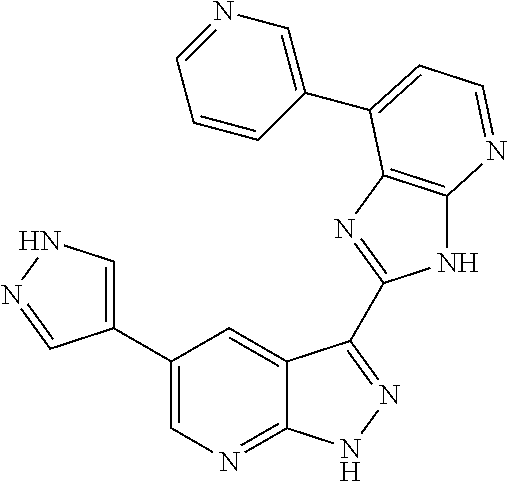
C1(C2=CN=C3C(=C2)C(C2=NC4=C(N2)N=CC=C4C2=CN=CC=C2)=NN3)=CNN=C1
